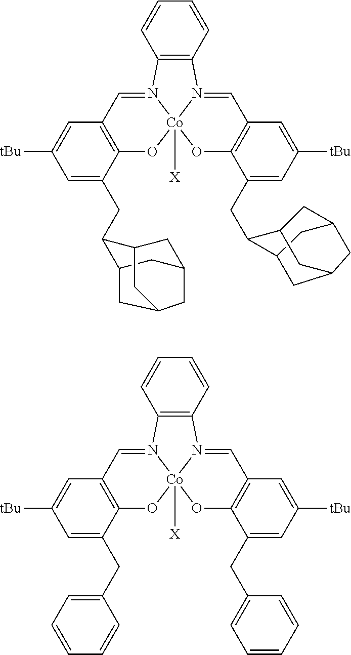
C1=C(CC2=CC=CC=C2)C2=C(C=C1[tBu])C=N1[Co]3([X])(O2)OC2=C(C=N3C3=C1C=CC=C3)C=C([tBu])C=C2CC1=CC=CC=C1.C1=C(CC2C3CC4CC2CC(C3)C4)C2=C(C=C1[tBu])C=N1[Co]3([X])(O2)OC2=C(C=N3C3=C1C=CC=C3)C=C([tBu])C=C2CC1C2CC3CC1CC(C2)C3
